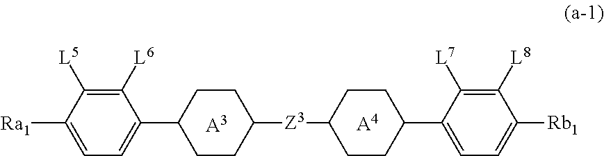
[A3].[A4].C1([L6])=C([L5])C([Ra1])=CC=C1C1CCC([Z3]C2CCC(C3=CC=C([Rb1])C([L8])=C3[L7])CC2)CC1
